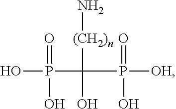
OP(C(P([OH])(=O)O)([(CH2)n]N)O)(=O)O
